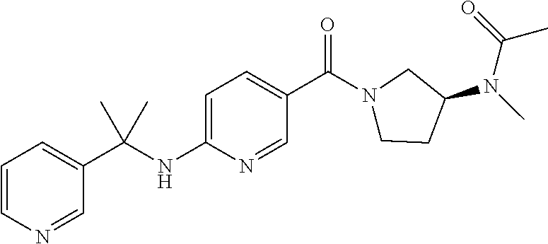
C1=CN=CC(C(NC2=CC=C(C(N3CCC(N(C)C(=O)C)C3)=O)C=N2)(C)C)=C1
